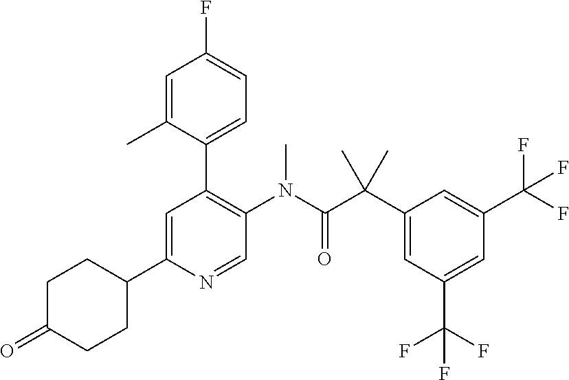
C1CC(C2=CC(C3=CC=C(F)C=C3C)=C(N(C(C(C3=CC(C(F)(F)F)=CC(C(F)(F)F)=C3)(C)C)=O)C)C=N2)CCC1=O
